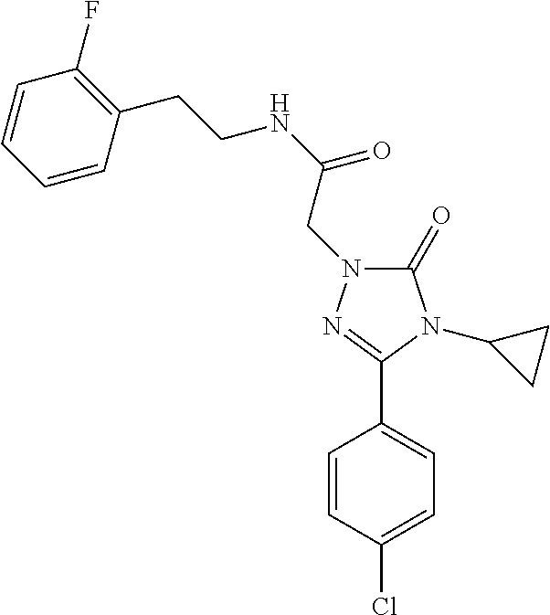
C(NC(=O)CN1C(=O)N(C2CC2)C(C2=CC=C(Cl)C=C2)=N1)CC1=C(F)C=CC=C1
